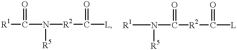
N([R2]C([L])=O)([R5])C(=O)[R1].C(N([R1])[R5])([R2]C(=O)[L])=O
